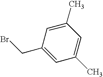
C1(C)=CC(CBr)=CC(C)=C1
